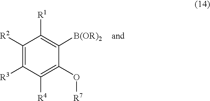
C1([R2])=C([R3])C([R4])=C(O[R7])C([B(OR)2])=C1[R1]
